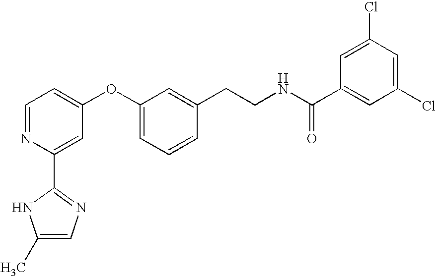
C1=NC(C2=NC=C(C)N2)=CC(OC2=CC=CC(CCNC(C3=CC(Cl)=CC(Cl)=C3)=O)=C2)=C1
